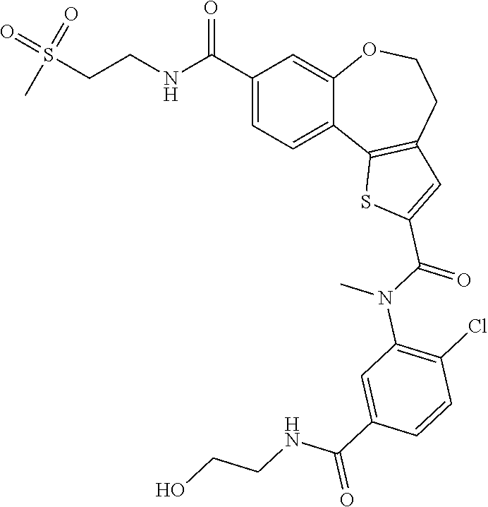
C1=C(C(NCCS(=O)(=O)C)=O)C=C2C(=C1)C1=C(CCO2)C=C(C(N(C)C2=C(Cl)C=CC(C(NCCO)=O)=C2)=O)S1
